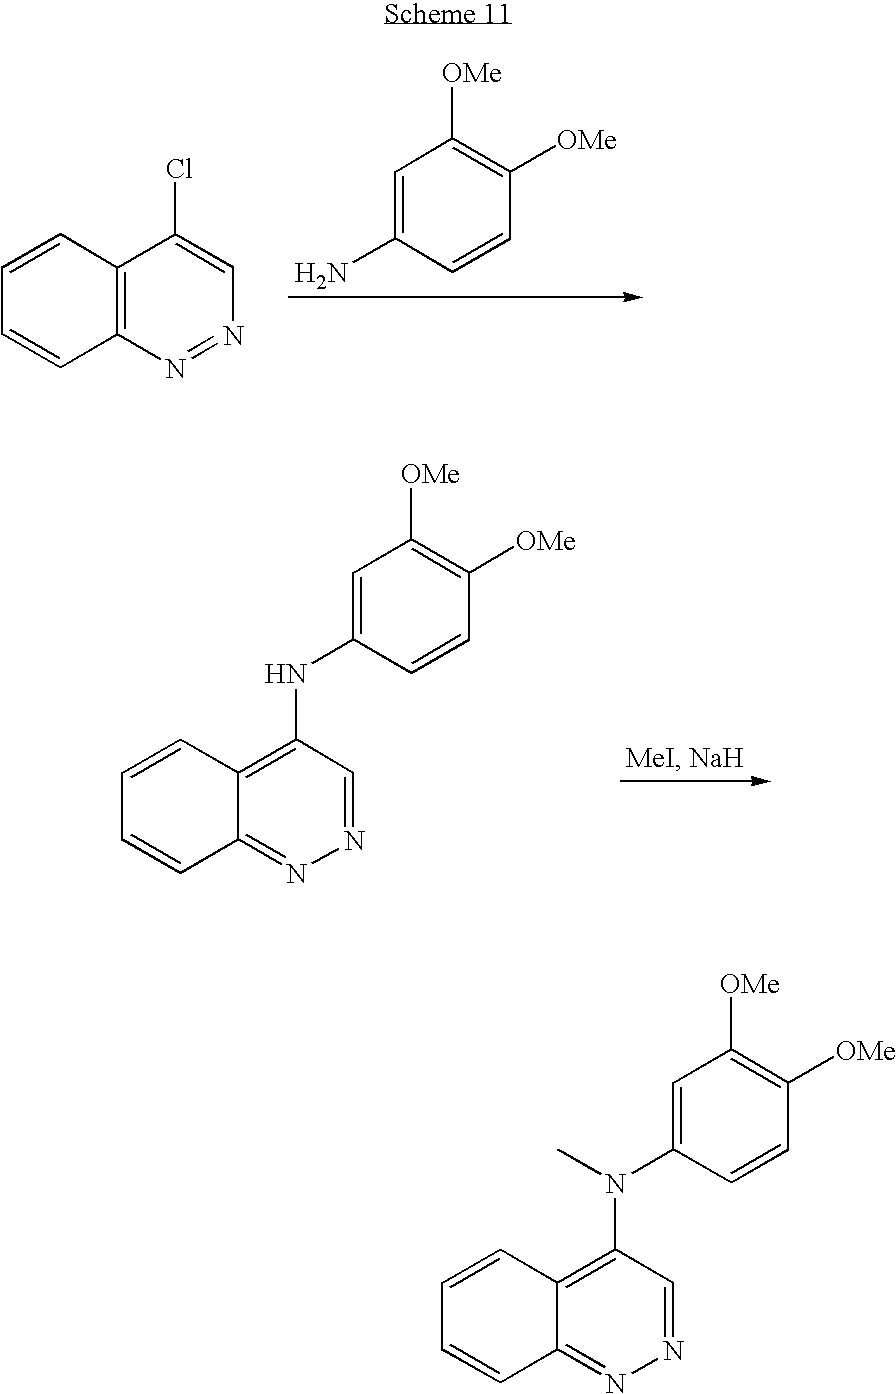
C1=CC2=C(C=C1)N=NC=C2Cl.C1=C(N)C=CC([OMe])=C1[OMe].C1=CC2=C(NC3=CC([OMe])=C([OMe])C=C3)C=NN=C2C=C1.C1=CC2=C(N(C3=CC([OMe])=C([OMe])C=C3)C)C=NN=C2C=C1
